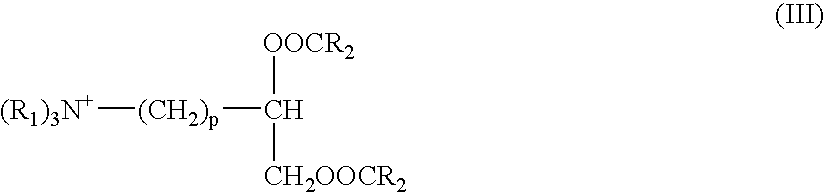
[(CH2)p]([(R1)3N+])C([OOCR2])[CH2OOCR2]
